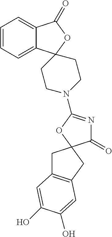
C12=CC=CC=C1C1(OC2=O)CCN(C2=NC(=O)C3(O2)CC2=C(C3)C=C(O)C(O)=C2)CC1
